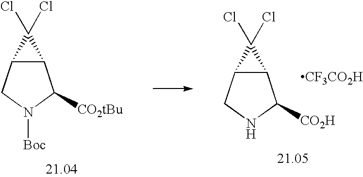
C12C(CN([Boc])C1[CO2tBu])C2(Cl)Cl.C12C(CNC1[CO2H])C2(Cl)Cl.[CF3CO2H]
